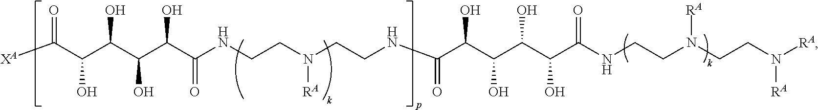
[XA]C(C(C(C(C(C(NCCN(CCNC(C(C(C(C(C(NCCN(CCN([RA])[RA])[RA])=O)O)O)O)O)=O)[RA])=O)O)O)O)O)=O
